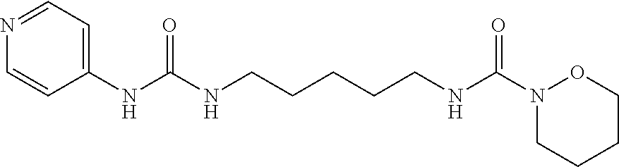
C(CCCNC(N1CCCCO1)=O)CNC(NC1=CC=NC=C1)=O
